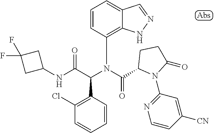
N(C(C(N(C(=O)C1N(C2=NC=CC([CN])=C2)C(=O)CC1)C1=C2C(=CC=C1)C=NN2)C1=C(Cl)C=CC=C1)=O)C1CC(F)(F)C1
